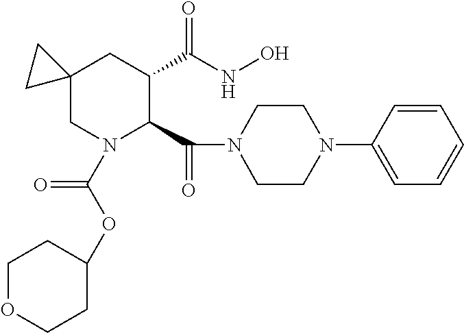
C12(CN(C(OC3CCOCC3)=O)C(C(N3CCN(C4=CC=CC=C4)CC3)=O)C(C(=O)NO)C1)CC2
